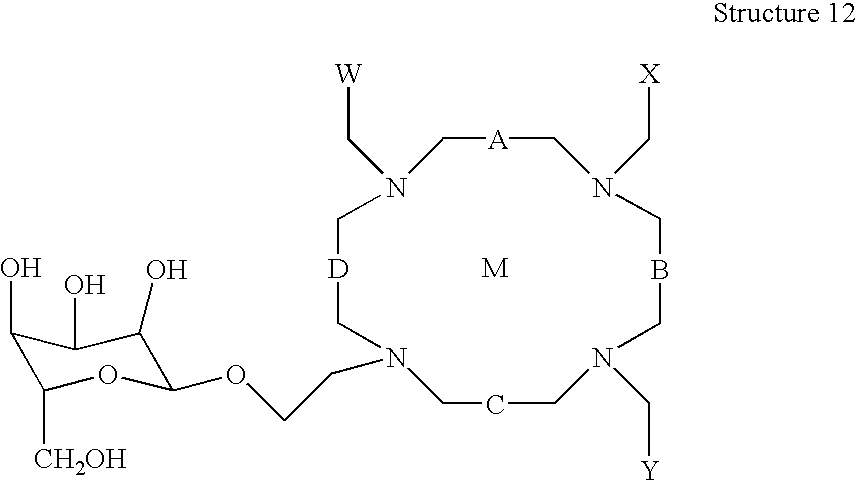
C1N(C[W])C[A]CN(C[X])CBCN(C[Y])CCCN(CCOC2C(O)C(O)C(O)C([CH2OH])O2)C[D]1.[M]
